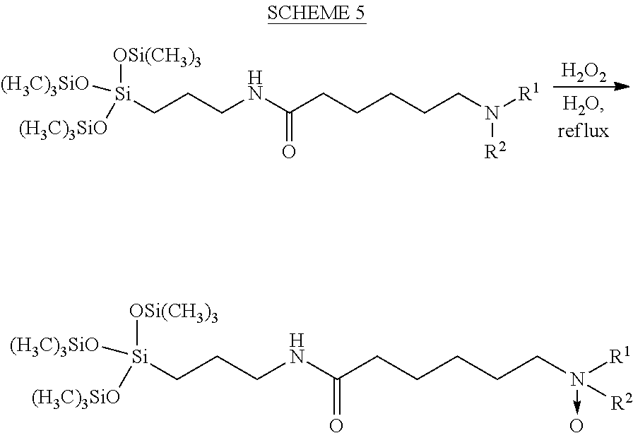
[H2O2].C(CCNC(CCCCCN([R1])[R2])=O)[Si]([(H3C)3SiO])([OSi(CH3)3])[(H3C)3SiO].C(CCNC(CCCCCN([R1])([R2])->O)=O)[Si]([(H3C)3SiO])([OSi(CH3)3])[(H3C)3SiO]
